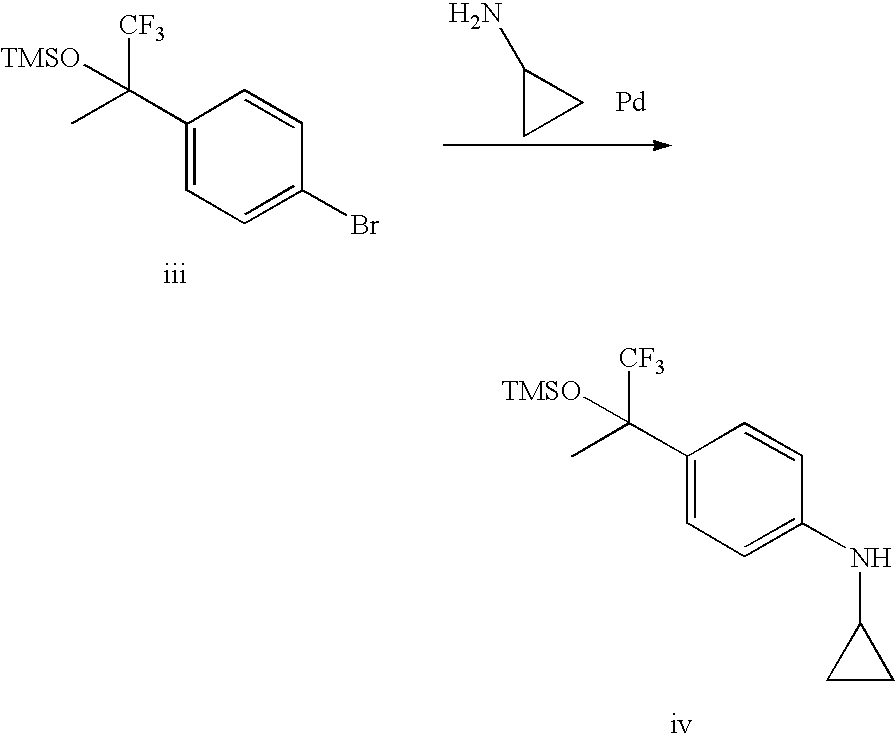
C1(C(C)([CF3])[TMSO])=CC=C(NC2CC2)C=C1.C1(C(C)([CF3])[TMSO])=CC=C(Br)C=C1.C1(N)CC1.[Pd]
